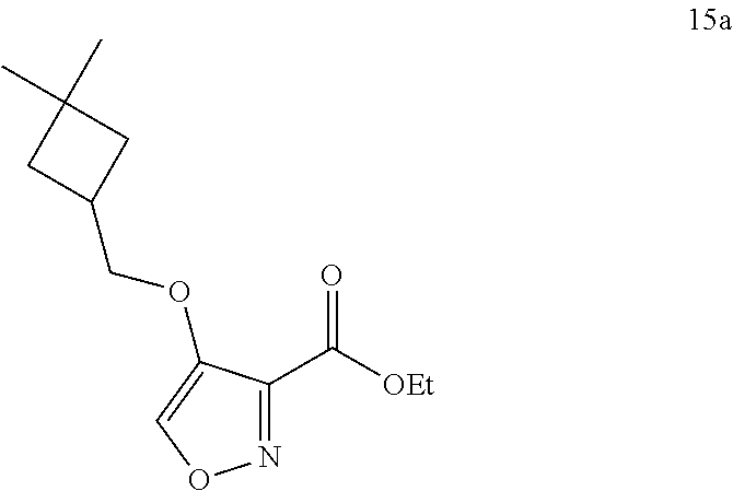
N1=C(C([OEt])=O)C(OCC2CC(C)(C)C2)=CO1
